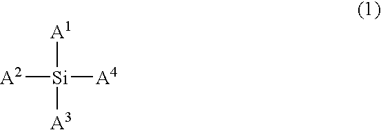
[A2][Si]([A1])([A3])[A4]
